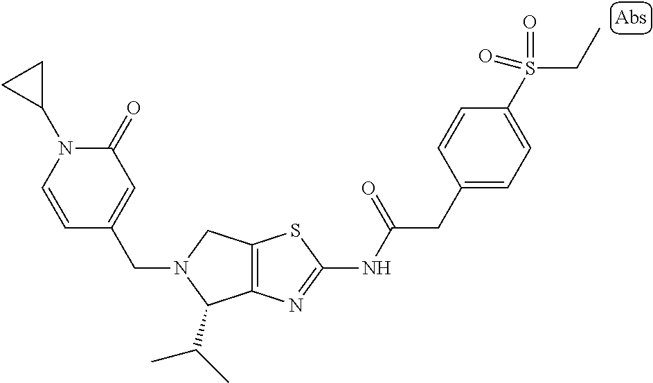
C12=C(N=C(NC(CC3=CC=C(S(CC)(=O)=O)C=C3)=O)S1)C(C(C)C)N(CC1=CC(=O)N(C3CC3)C=C1)C2
